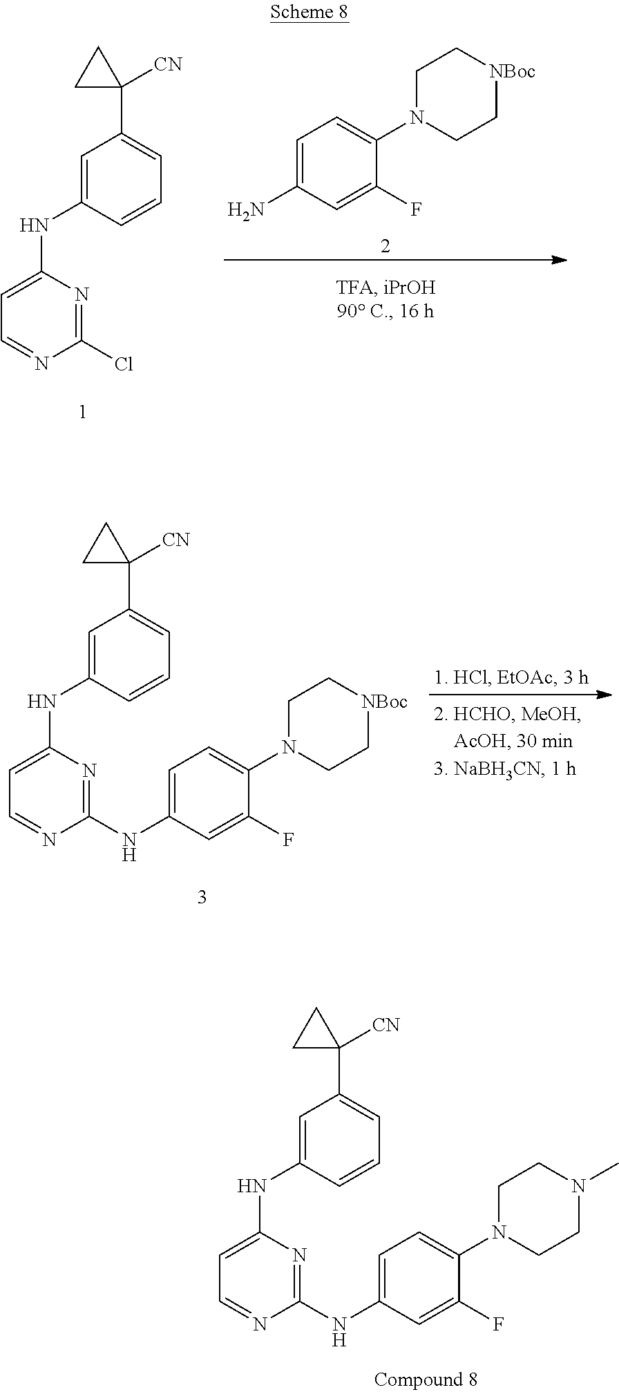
C1=C(NC2=NC(NC3=CC(C4([CN])CC4)=CC=C3)=CC=N2)C=C(F)C(N2CCN(C)CC2)=C1.C1=C(N)C=C(F)C(N2CC[NBoc]CC2)=C1.C1=C(NC2=CC=NC(Cl)=N2)C=CC=C1C1([CN])CC1.C1=C(NC2=NC(NC3=CC(C4([CN])CC4)=CC=C3)=CC=N2)C=C(F)C(N2CC[NBoc]CC2)=C1
